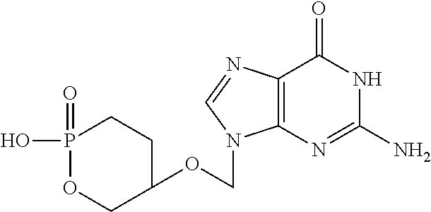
C12=C(N=C(N)NC1=O)N(COC1CCP(=O)(O)OC1)C=N2
